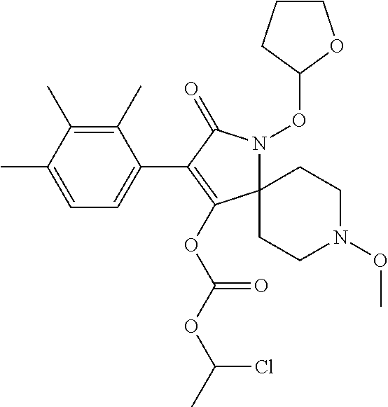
C1(C)=C(C)C(C)=CC=C1C1=C(OC(OC(C)Cl)=O)C2(N(OC3OCCC3)C1=O)CCN(OC)CC2
